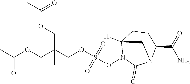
C(C(COC(C)=O)(C)COC(C)=O)OS(ON1C(=O)N2C(C(=O)N)CCC1([H])C2)(=O)=O
